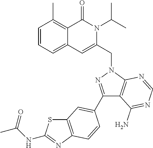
C1=CC=C2C(=C1C)C(=O)N(C(C)C)C(CN1C3=C(C(N)=NC=N3)C(C3=CC4=C(N=C(NC(C)=O)S4)C=C3)=N1)=C2
